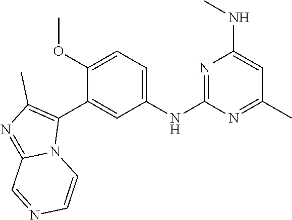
C1(NC2=NC(NC)=CC(C)=N2)=CC=C(OC)C(C2=C(C)N=C3N2C=CN=C3)=C1
